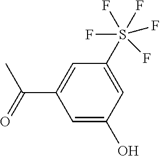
C1(S(F)(F)(F)(F)F)=CC(O)=CC(C(C)=O)=C1
